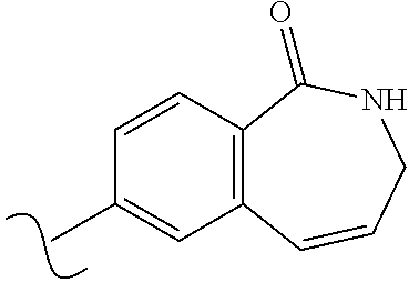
CC1=CC2=C(C=C1)C(=O)NCC=C2
